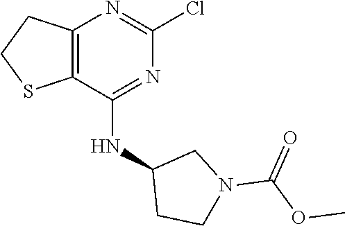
C12=C(C(NC3CCN(C(=O)OC)C3)=NC(Cl)=N1)SCC2
